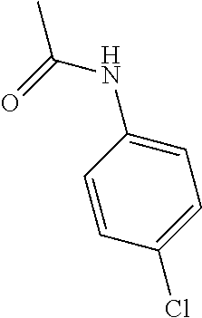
CC(=O)NC1=CC=C(Cl)C=C1
